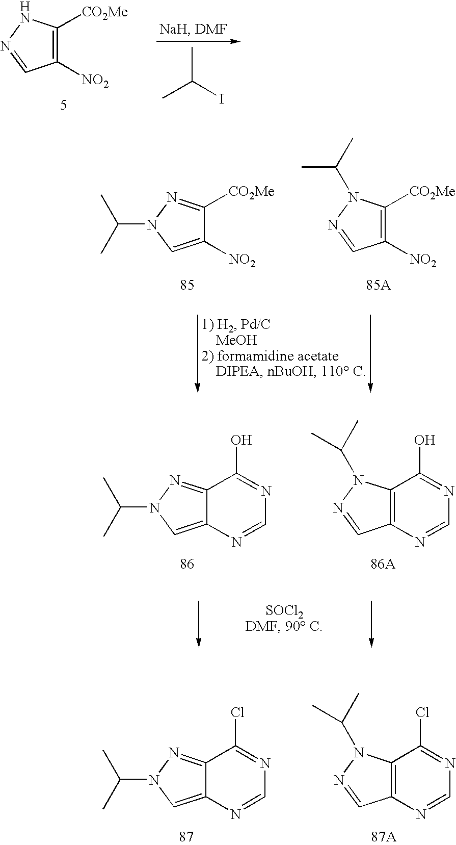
C1([NO2])=C([CO2Me])NN=C1.CC(I)C.C1([NO2])=CN(C(C)C)N=C1[CO2Me].C1([NO2])=C([CO2Me])N(C(C)C)N=C1.C12=CN(C(C)C)N=C1C(O)=NC=N2.C12=C(N(C(C)C)N=C1)C(O)=NC=N2.C12=C(N(C(C)C)N=C1)C(Cl)=NC=N2.C12=CN(C(C)C)N=C1C(Cl)=NC=N2
